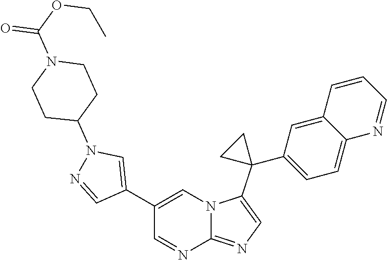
N12C(=NC=C1C1(C3=CC=C4C(=C3)C=CC=N4)CC1)N=CC(C1=CN(C3CCN(C(=O)OCC)CC3)N=C1)=C2
